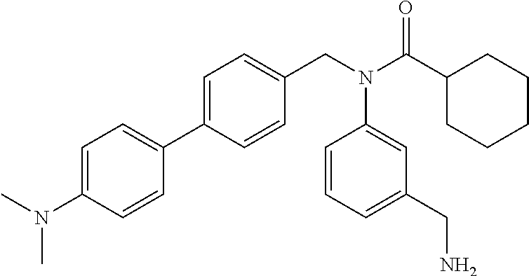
C1(C2=CC=C(CN(C(C3CCCCC3)=O)C3=CC(CN)=CC=C3)C=C2)=CC=C(N(C)C)C=C1
